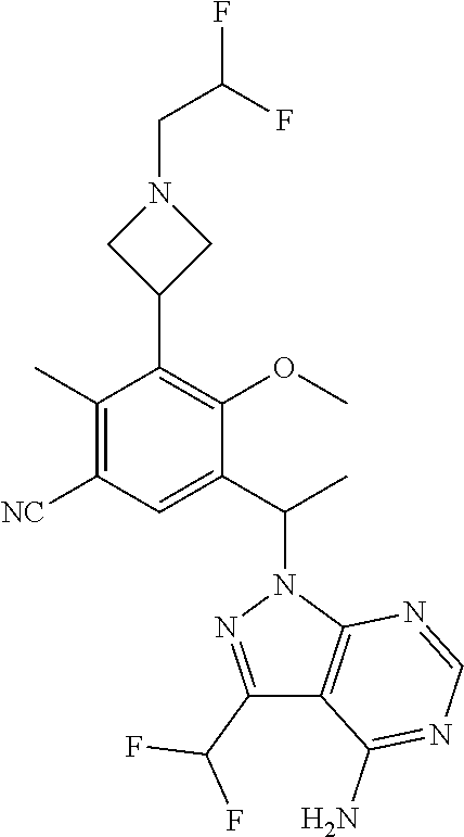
C(CN1CC(C2=C(OC)C(C(C)N3N=C(C(F)F)C4=C3N=CN=C4N)=CC([NC])=C2C)C1)(F)F
